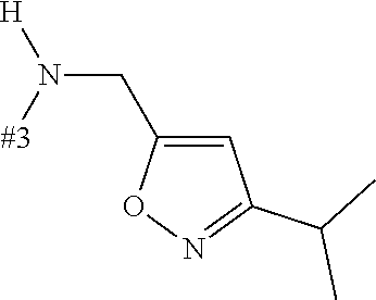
C1(CN([#3])[H])=CC(C(C)C)=NO1
